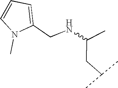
N(C(CC(C)C)C)CC1=CC=CN1C
